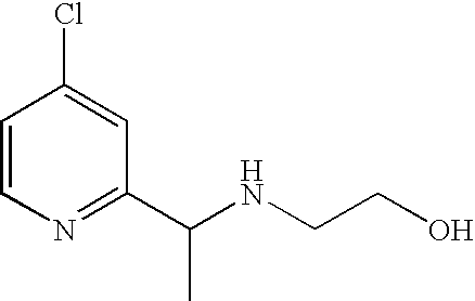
ClC1=CC(C(NCCO)C)=NC=C1
